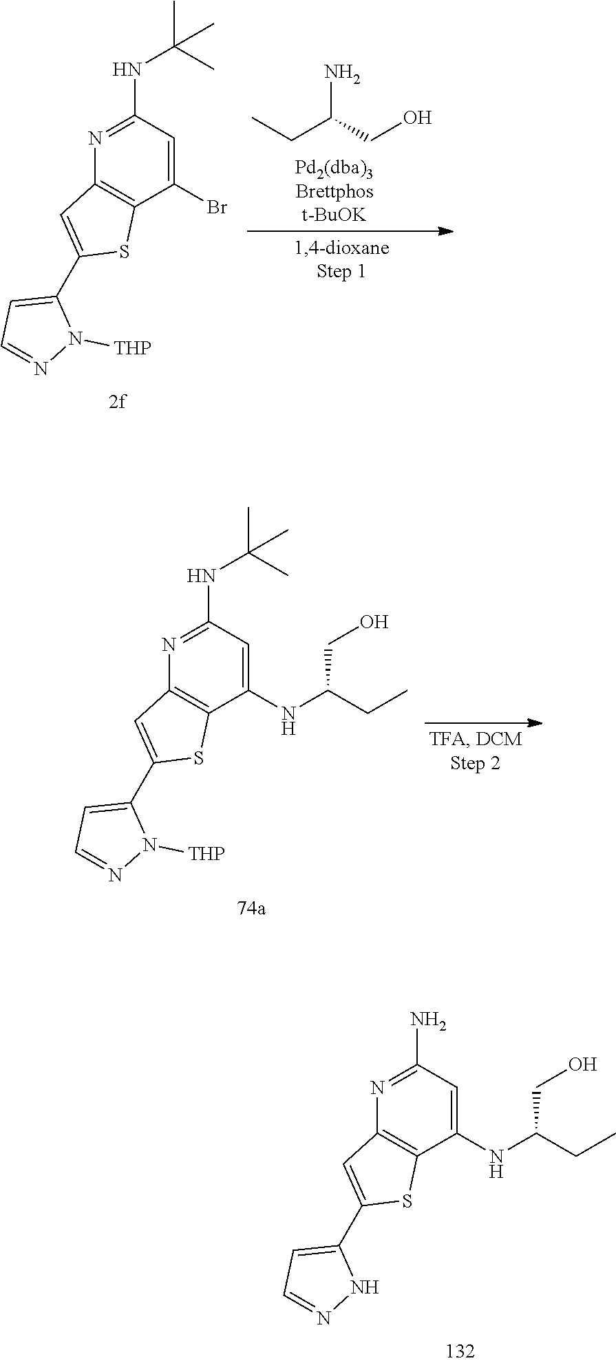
N1=C(N)C=C(NC(CC)CO)C2=C1C=C(C1=CC=NN1)S2.N1=C(NC(C)(C)C)C=C(Br)C2=C1C=C(C1=CC=NN1[THP])S2.OCC(CC)N.N1=C(NC(C)(C)C)C=C(NC(CC)CO)C2=C1C=C(C1=CC=NN1[THP])S2
